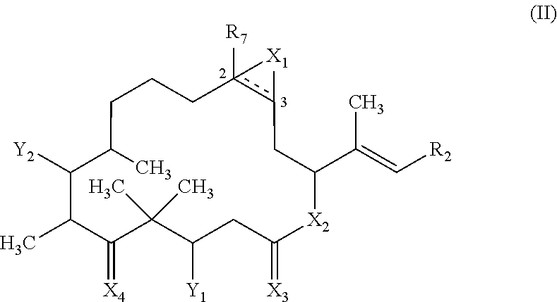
C1CC(C)C([Y2])C(C)C(=[X4])C(C)(C)C([Y1])CC(=[X3])[X2]C(C(=C[R2])C)Cc2c([R7])(C1)[X1]2
